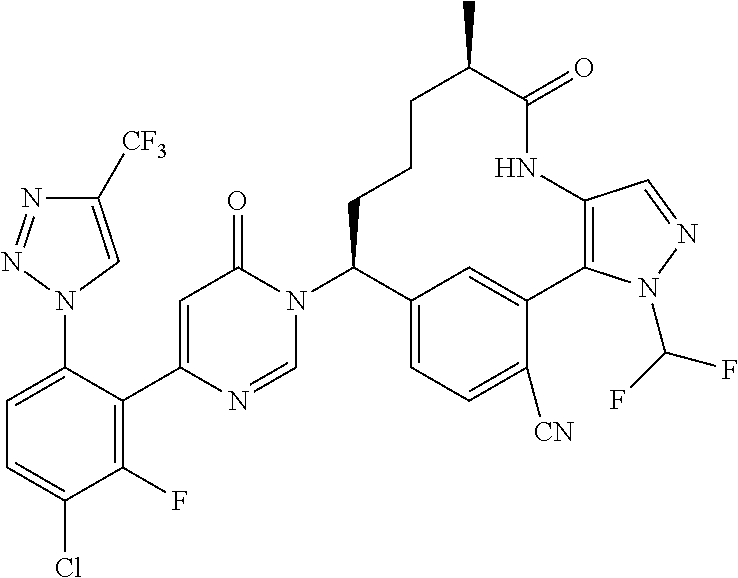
C1=C(N2N=NC([CF3])=C2)C(C2=CC(=O)N(C3CCCC(C)C(=O)NC4=C(C5=CC3=CC=C5[CN])N(C(F)F)N=C4)C=N2)=C(F)C(Cl)=C1
